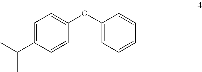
C1=CC=CC=C1OC1=CC=C(C(C)C)C=C1
